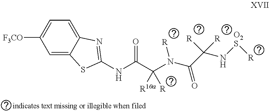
C1=C2C(=CC=C1[F3CO])N=C(NC(C(N(C(C([R])([R])N[O2S][R])=O)[R])([R10a])[R])=O)S2
